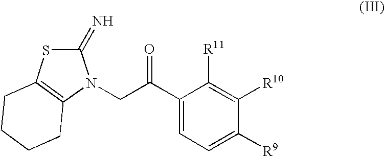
C1(=N)SC2=C(N1CC(C1=CC=C([R9])C([R10])=C1[R11])=O)CCCC2
